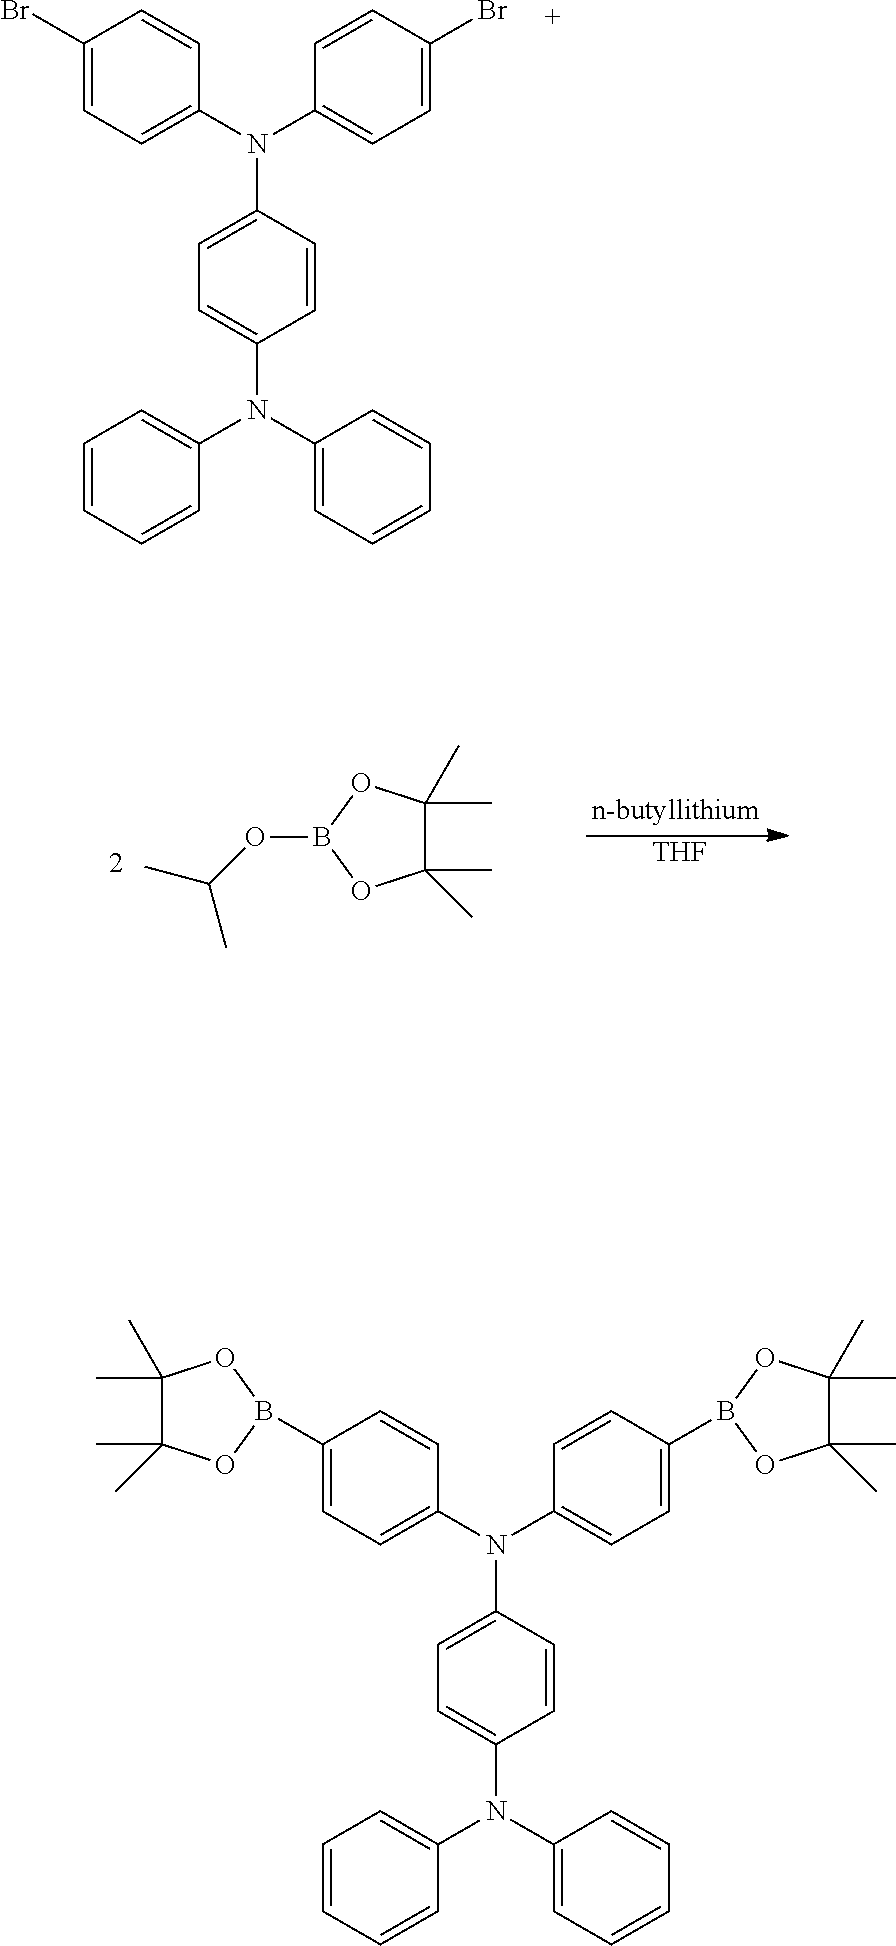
C1(Br)=CC=C(N(C2=CC=C(Br)C=C2)C2=CC=C(N(C3=CC=CC=C3)C3=CC=CC=C3)C=C2)C=C1.[THF].CC(C)OB1OC(C)(C)C(C)(C)O1.C1(B2OC(C)(C)C(C)(C)O2)=CC=C(N(C2=CC=C(B3OC(C)(C)C(C)(C)O3)C=C2)C2=CC=C(N(C3=CC=CC=C3)C3=CC=CC=C3)C=C2)C=C1
